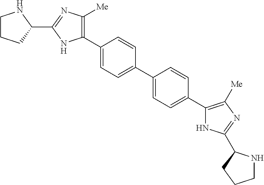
C1(C2=CC=C(C3=CC=C(C4=C([Me])N=C(C5NCCC5)N4)C=C3)C=C2)=C([Me])N=C(C2NCCC2)N1
